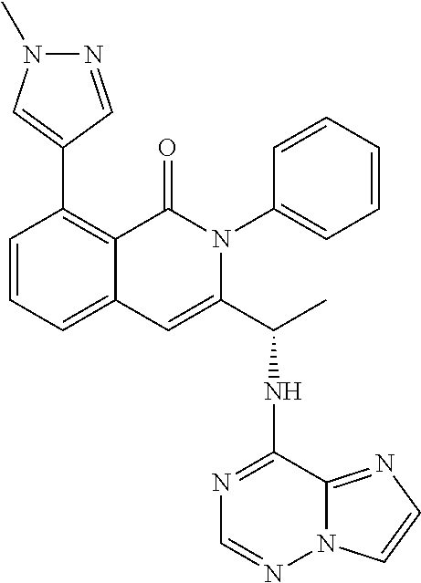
C1=CC=C2C(=C1C1=CN(C)N=C1)C(=O)N(C1=CC=CC=C1)C(C(C)NC1=NC=NN3C1=NC=C3)=C2
